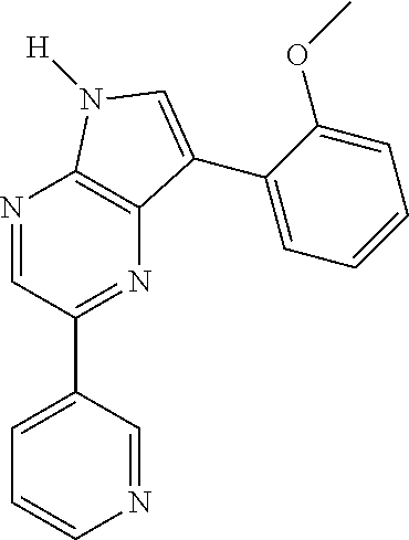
N1=CC(C2=NC3=C(N=C2)N([H])C=C3C2=CC=CC=C2OC)=CC=C1
